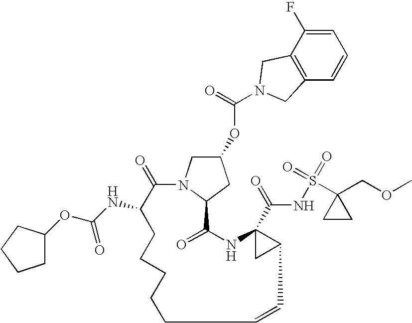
O(C1CN2C(C1)C(=O)NC1(C(=O)NS(=O)(C3(COC)CC3)=O)CC1C=CCCCCCC(NC(OC1CCCC1)=O)C2=O)C(=O)N1CC2=C(C=CC=C2F)C1
